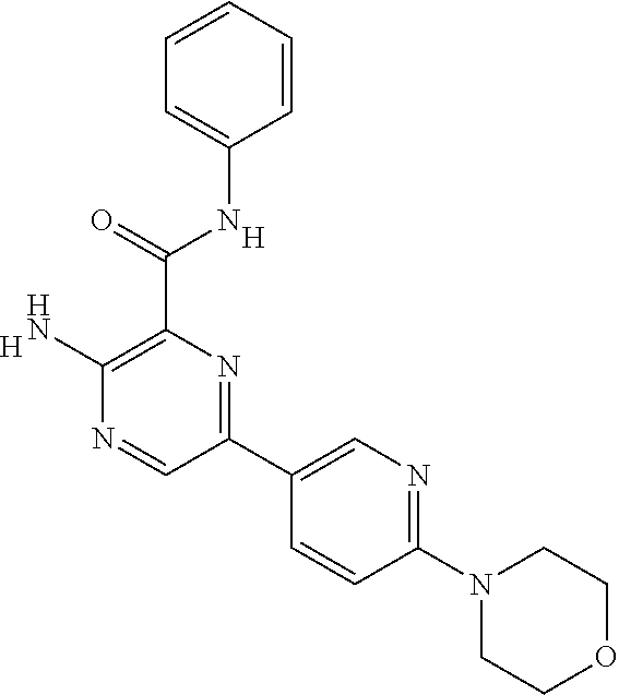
C1=C(NC(C2=C([H N])N=CC(C3=CN=C(N4CCOCC4)C=C3)=N2)=O)C=CC=C1.[H].[H]
